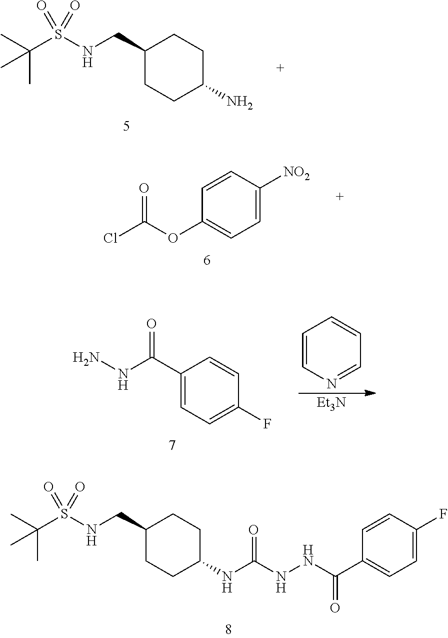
C1(CNS(C(C)(C)C)(=O)=O)CCC(N)CC1.O=C(NC1CCC(CNS(C(C)(C)C)(=O)=O)CC1)NNC(C1=CC=C(F)C=C1)=O.C1=CC([NO2])=CC=C1OC(Cl)=O.C1(C(NN)=O)=CC=C(F)C=C1.C1=CN=CC=C1.[Et3N]
